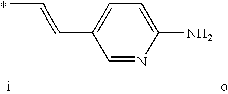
CC=CC1=CC=C(N)N=C1.*
